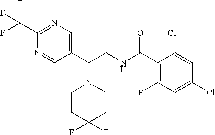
C1(C(CNC(C2=C(F)C=C(Cl)C=C2Cl)=O)N2CCC(F)(F)CC2)=CN=C(C(F)(F)F)N=C1
